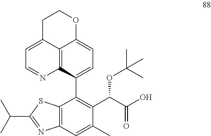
C12=C3C(C4=C(C(C(O)=O)OC(C)(C)C)C(C)=CC5=C4SC(C(C)C)=N5)=CC=C1OCCC2=CC=N3
